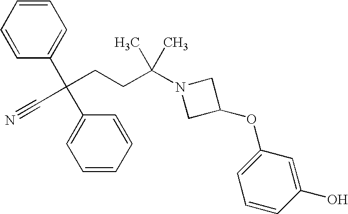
C1=CC=CC(C(CCC(N2CC(OC3=CC=CC(O)=C3)C2)(C)C)(C#N)C2=CC=CC=C2)=C1
